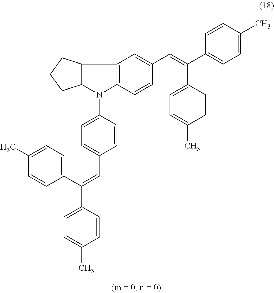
C12=C(C=CC(C=C(C3=CC=C(C)C=C3)C3=CC=C(C)C=C3)=C1)N(C1=CC=C(C=C(C3=CC=C(C)C=C3)C3=CC=C(C)C=C3)C=C1)C1C2CCC1
